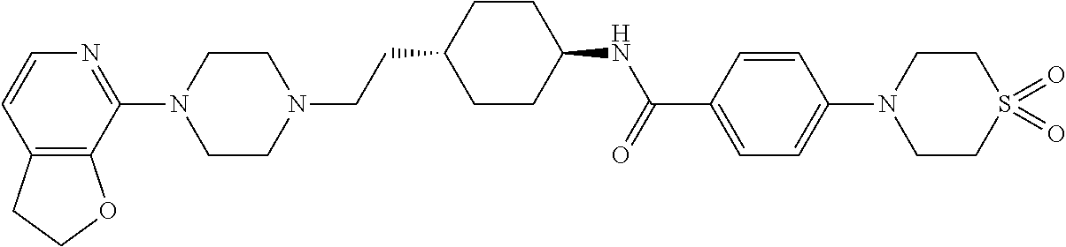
C12=C(C(N3CCN(CCC4CCC(NC(=O)C5=CC=C(N6CCS(=O)(=O)CC6)C=C5)CC4)CC3)=NC=C1)OCC2
